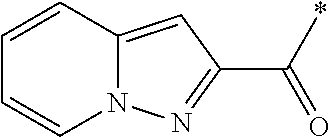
C1=CC2=CC(C(=O)*)=NN2C=C1
